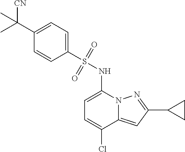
C1=C(NS(C2=CC=C(C([CN])(C)C)C=C2)(=O)=O)N2C(=CC(C3CC3)=N2)C(Cl)=C1
